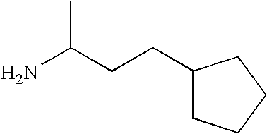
C1(CCC(N)C)CCCC1
